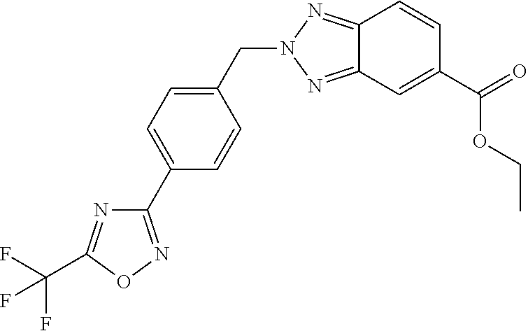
C1(C2=CC=C(CN3N=C4C(=N3)C=CC(C(OCC)=O)=C4)C=C2)=NOC(C(F)(F)F)=N1
